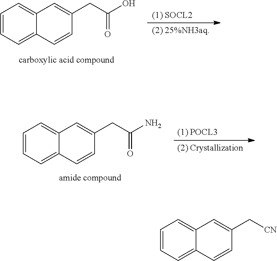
C1=CC=C2C(=C1)C=C(CC(O)=O)C=C2.C1=CC=C2C(=C1)C=C(CC(N)=O)C=C2.C1=CC=C2C(=C1)C=C(C[CN])C=C2
